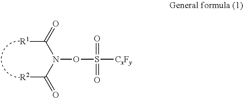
N(OS(=O)(=O)[CxFy])(C([R2])=O)C([R1])=O
